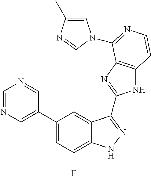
C1=C(C2=CC(F)=C3C(=C2)C(C2=NC4=C(N2)C=CN=C4N2C=C(C)N=C2)=NN3)C=NC=N1
